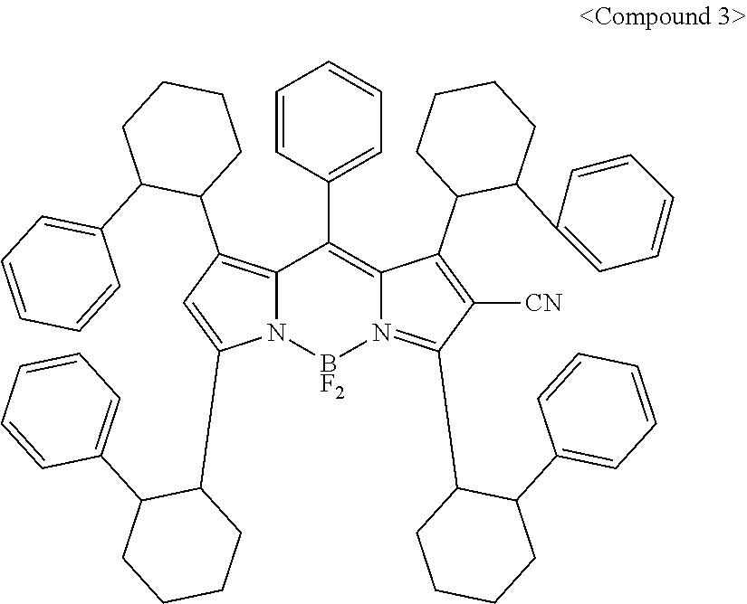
C1=CC(C2=C3N(=C(C4CCCCC4C4=CC=CC=C4)C([CN])=C3C3C(C4=CC=CC=C4)CCCC3)[BF2]N3C2=C(C2CCCCC2C2=CC=CC=C2)C=C3C2C(C3=CC=CC=C3)CCCC2)=CC=C1
